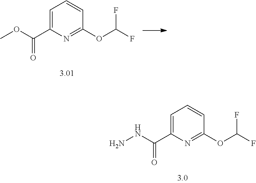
C1=C(C(=O)OC)N=C(OC(F)F)C=C1.C1=C(C(=O)NN)N=C(OC(F)F)C=C1
